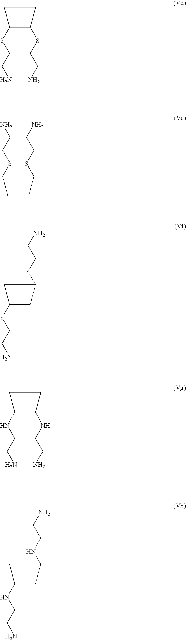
C1(SCCN)C(SCCN)CC1.C1CC(SCCN)C1SCCN.C1(SCCN)CC(SCCN)C1.C1(NCCN)C(NCCN)CC1.C1(NCCN)CC(NCCN)C1
